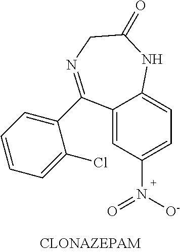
C12=CC(N([O-])=O)=CC=C1NC(=O)CN=C2C1=CC=CC=C1Cl
